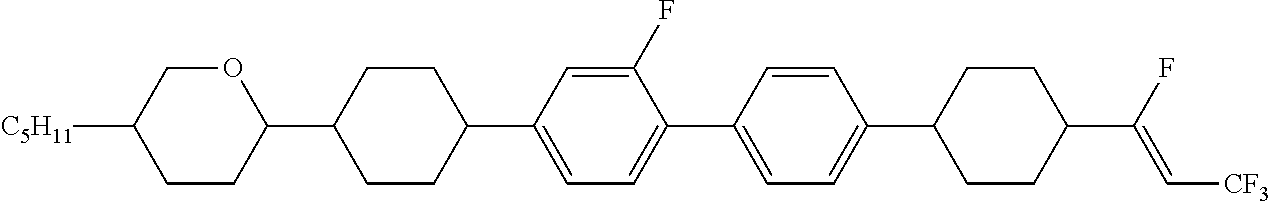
C1CC(C2CCC(C3=CC=C(C4=CC=C(C5CCC(C(F)=C[CF3])CC5)C=C4)C(F)=C3)CC2)OCC1[C5H11]
